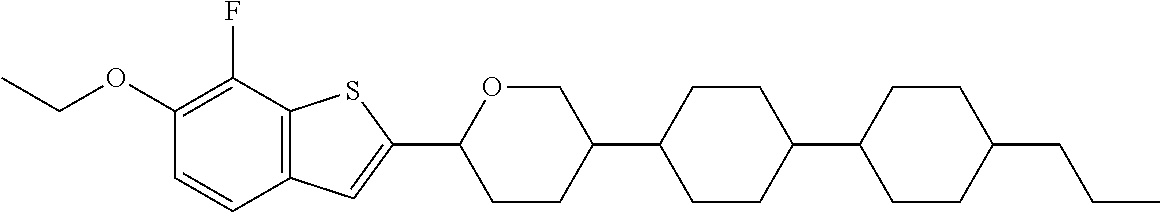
CCOC1=C(F)C2=C(C=C1)C=C(C1CCC(C3CCC(C4CCC(CCC)CC4)CC3)CO1)S2
